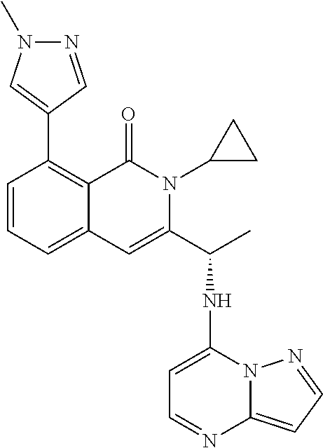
C12=CC=CC(C3=CN(C)N=C3)=C1C(=O)N(C1CC1)C(C(NC1=CC=NC3=CC=NN13)C)=C2
